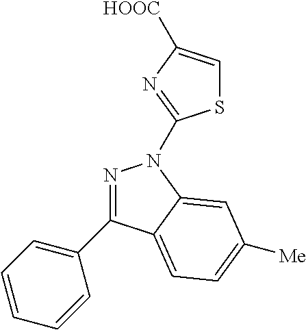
N1=C(C2=CC=CC=C2)C2=CC=C([Me])C=C2N1C1=NC([HOOC])=CS1
